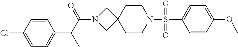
C1=CC(OC)=CC=C1S(N1CCC2(CC1)CN(C(C(C)C1=CC=C(Cl)C=C1)=O)C2)(=O)=O
